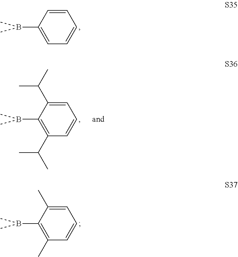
CB(C)C1=CC=CC=C1.CB(C)C1=C(C)C=CC=C1C.CB(C)C1=C(C(C)C)C=CC=C1C(C)C
